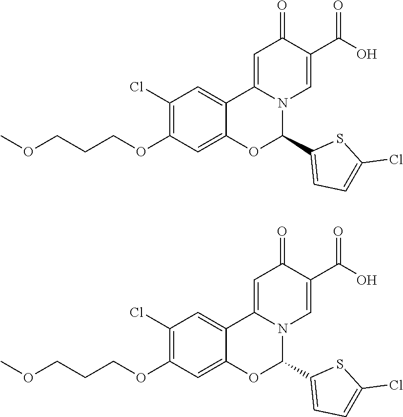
C1(Cl)=C(OCCCOC)C=C2C(=C1)C1=CC(=O)C(C(=O)O)=CN1C(C1=CC=C(Cl)S1)O2.C1(Cl)=C(OCCCOC)C=C2C(=C1)C1=CC(=O)C(C(=O)O)=CN1C(C1=CC=C(Cl)S1)O2
